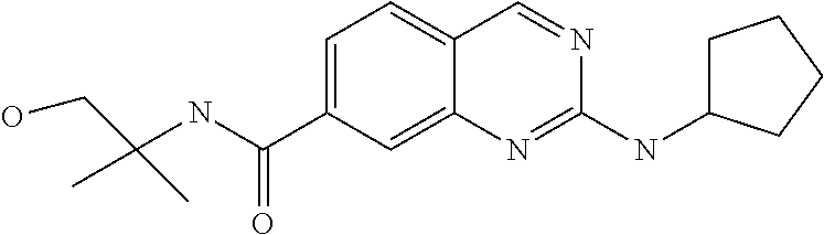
C1=C(C(NC(CO)(C)C)=O)C=C2C(=C1)C=NC(NC1CCCC1)=N2
